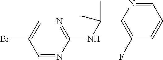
C1(NC(C2=C(F)C=CC=N2)(C)C)=NC=C(Br)C=N1
